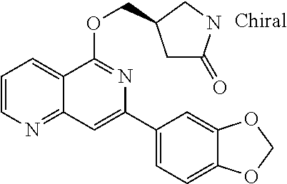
C1=CN=C2C(=C1)C(OCC1CC(=O)NC1)=NC(C1=CC=C3C(=C1)OCO3)=C2
